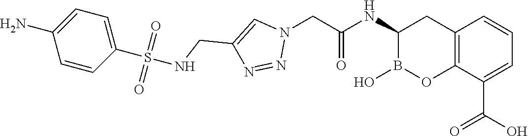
C12=C(C(C(O)=O)=CC=C1)OB(O)C(NC(=O)CN1C=C(CNS(C3=CC=C(N)C=C3)(=O)=O)N=N1)C2
